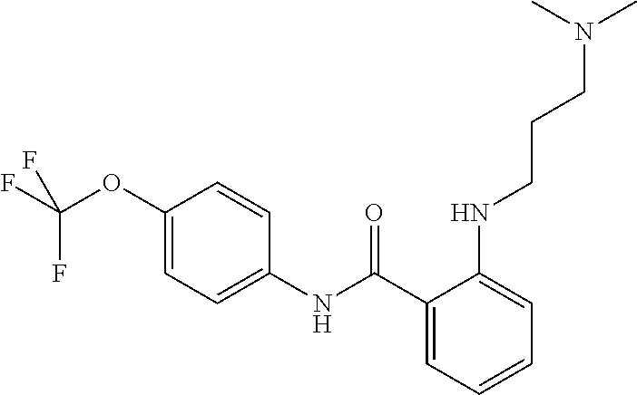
C1(C(NC2=CC=C(OC(F)(F)F)C=C2)=O)=CC=CC=C1NCCCN(C)C
